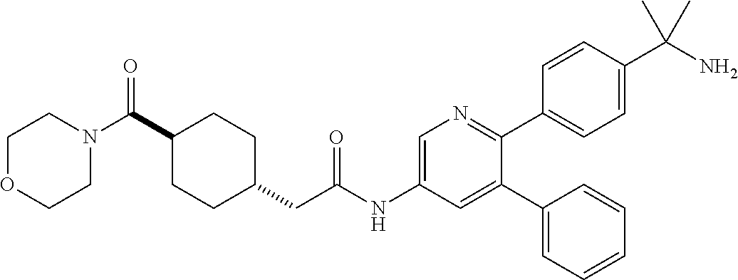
C1(C(N2CCOCC2)=O)CCC(CC(NC2=CN=C(C3=CC=C(C(N)(C)C)C=C3)C(C3=CC=CC=C3)=C2)=O)CC1
